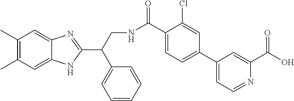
C1(C)=C(C)C=C2C(=C1)N=C(C(CNC(C1=CC=C(C3=CC=NC(C(O)=O)=C3)C=C1Cl)=O)C1=CC=CC=C1)N2
